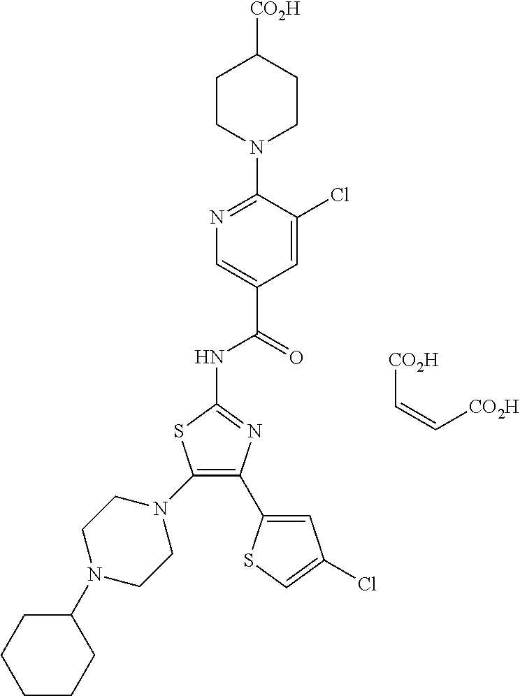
C1(N2CCN(C3CCCCC3)CC2)=C(C2=CC(Cl)=CS2)N=C(NC(C2=CN=C(N3CCC([CO2H])CC3)C(Cl)=C2)=O)S1.[CO2H]C=C[CO2H]
